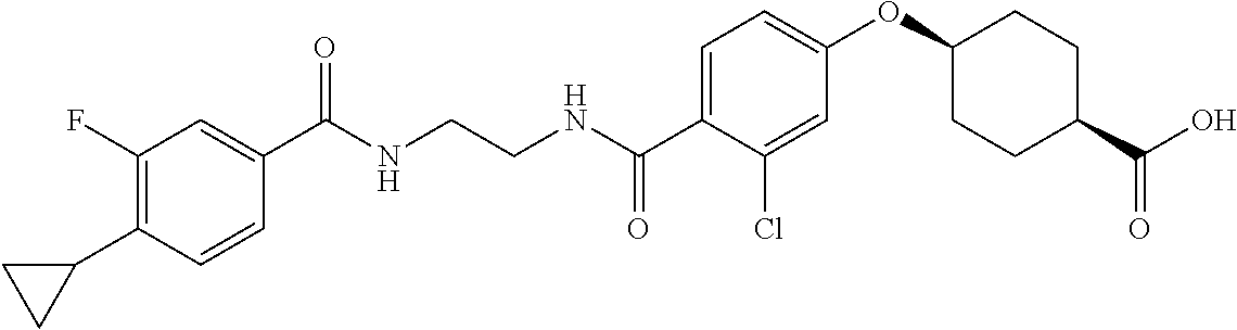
C1(F)=C(C2CC2)C=CC(C(NCCNC(C2=CC=C(OC3CCC(C(O)=O)CC3)C=C2Cl)=O)=O)=C1
